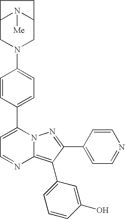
C12CN(C3=CC=C(C4=CC=NC5=C(C6=CC=CC(O)=C6)C(C6=CC=NC=C6)=NN45)C=C3)CC(N1[Me])CC2
